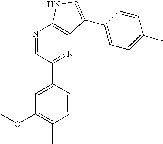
N1=CC(C2=CC(OC)=C(C)C=C2)=NC2=C1NC=C2C1=CC=C(C)C=C1
